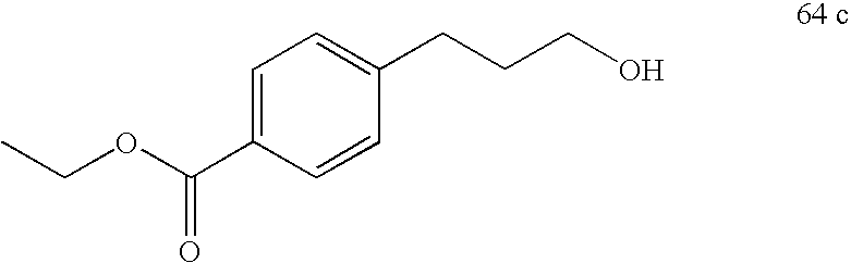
C1=C(C(OCC)=O)C=CC(CCCO)=C1
